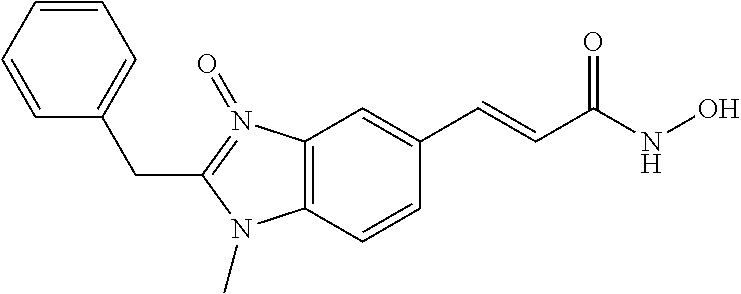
C12=C(C=CC(C=CC(NO)=O)=C1)N(C)C(CC1=CC=CC=C1)=N2=O
